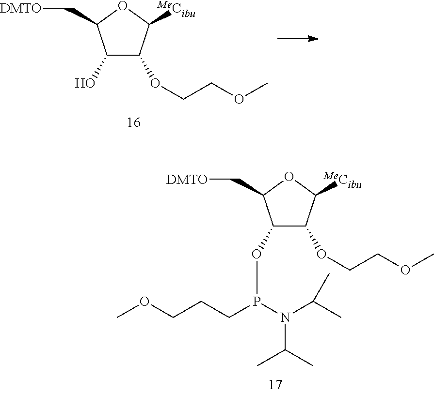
C1(O)C(OCCOC)C([MeCibu])OC1C[DMTO].C1(OP(CCCOC)N(C(C)C)C(C)C)C(OCCOC)C([MeCibu])OC1C[DMTO]
